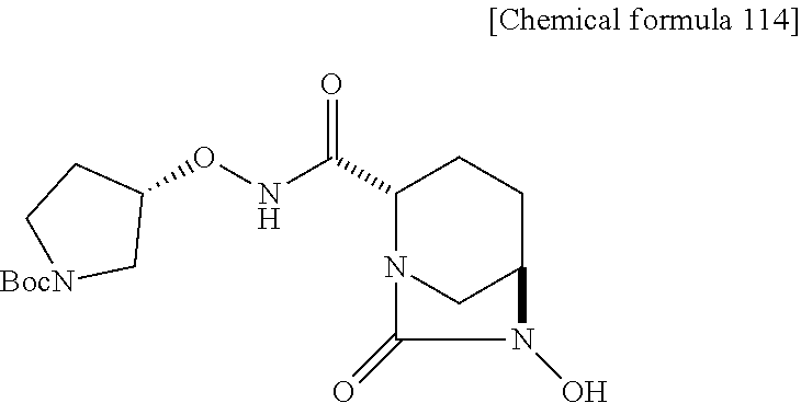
C1(C(NOC2CC[BocN]C2)=O)N2CC(CC1)N(O)C2=O
